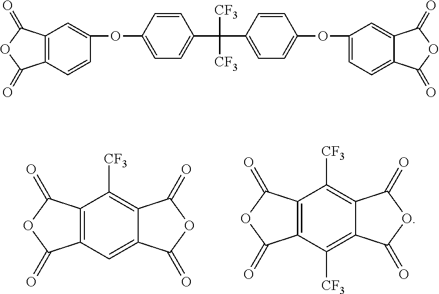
C12=C([CF3])C3=C(C=C1C(=O)OC2=O)C(=O)OC3=O.C12=C([CF3])C3=C(C([CF3])=C1C(=O)OC2=O)C(=O)OC3=O.C1=CC(OC2=CC3=C(C=C2)C(=O)OC3=O)=CC=C1C([CF3])(C1=CC=C(OC2=CC=C3C(=C2)C(=O)OC3=O)C=C1)[CF3]
